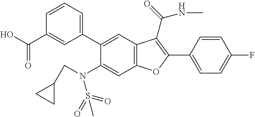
C1=CC(C2=C(C(=O)NC)C3=C(C=C(N(CC4CC4)S(C)(=O)=O)C(C4=CC=CC(C(O)=O)=C4)=C3)O2)=CC=C1F
